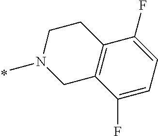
N1(C)CC2=C(CC1)C(F)=CC=C2F
